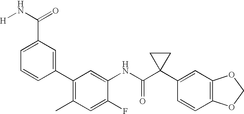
C1(C2=C(C)C=C(F)C(NC(C3(C4=CC5=C(C=C4)OCO5)CC3)=O)=C2)=CC(C(=O)N[H])=CC=C1
